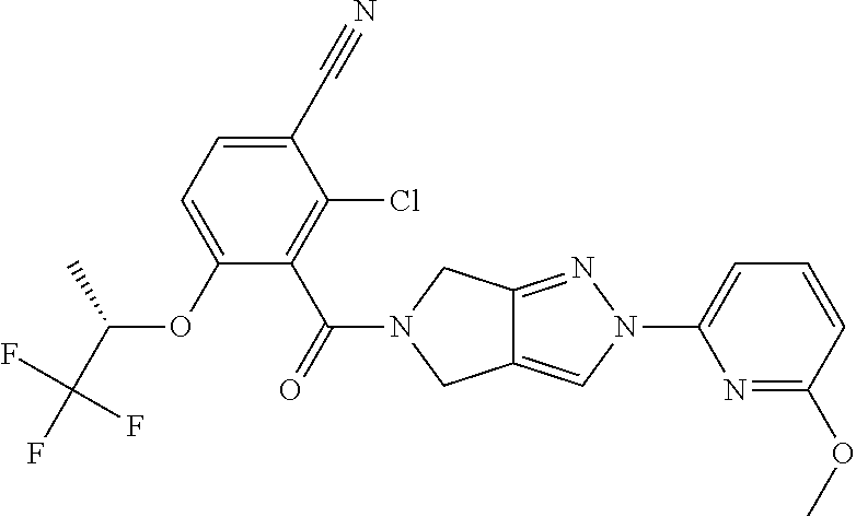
C1(C#N)=CC=C(OC(C(F)(F)F)C)C(C(=O)N2CC3=CN(C4=CC=CC(OC)=N4)N=C3C2)=C1Cl
